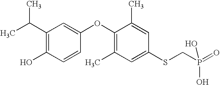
C1(C(C)C)=C(O)C=CC(OC2=C(C)C=C(SCP(=O)(O)O)C=C2C)=C1
